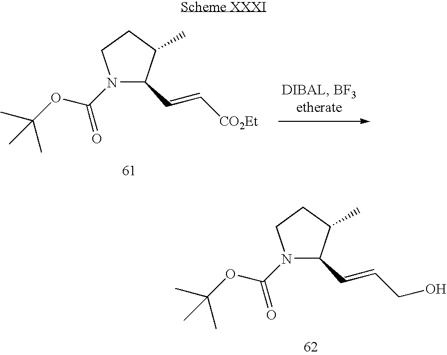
N1(C(OC(C)(C)C)=O)C(C=CCO)C(C)CC1.N1(C(OC(C)(C)C)=O)C(C=C[CO2Et])C(C)CC1
